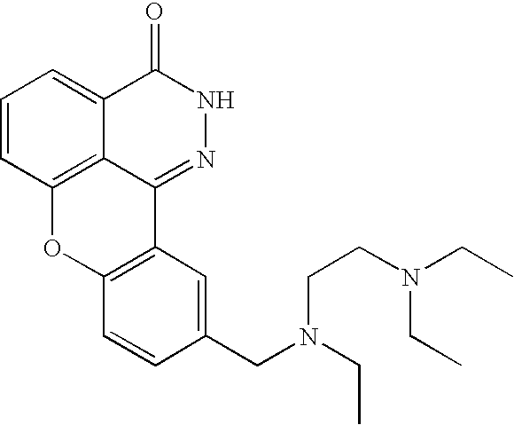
C1=CC2=C3C(=C1)C(=O)NN=C3C1=C(O2)C=CC(CN(CC)CCN(CC)CC)=C1
